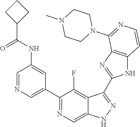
C1=NC=C(C2=NC=C3C(=C2F)C(C2=NC4=C(N2)C=CN=C4N2CCN(C)CC2)=NN3)C=C1NC(C1CCC1)=O
